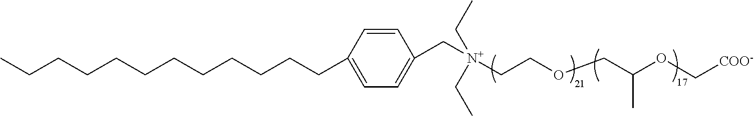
C1=CC(CCCCCCCCCCCC)=CC=C1C[N+](CCOCC(OC[COO-])C)(CC)CC
